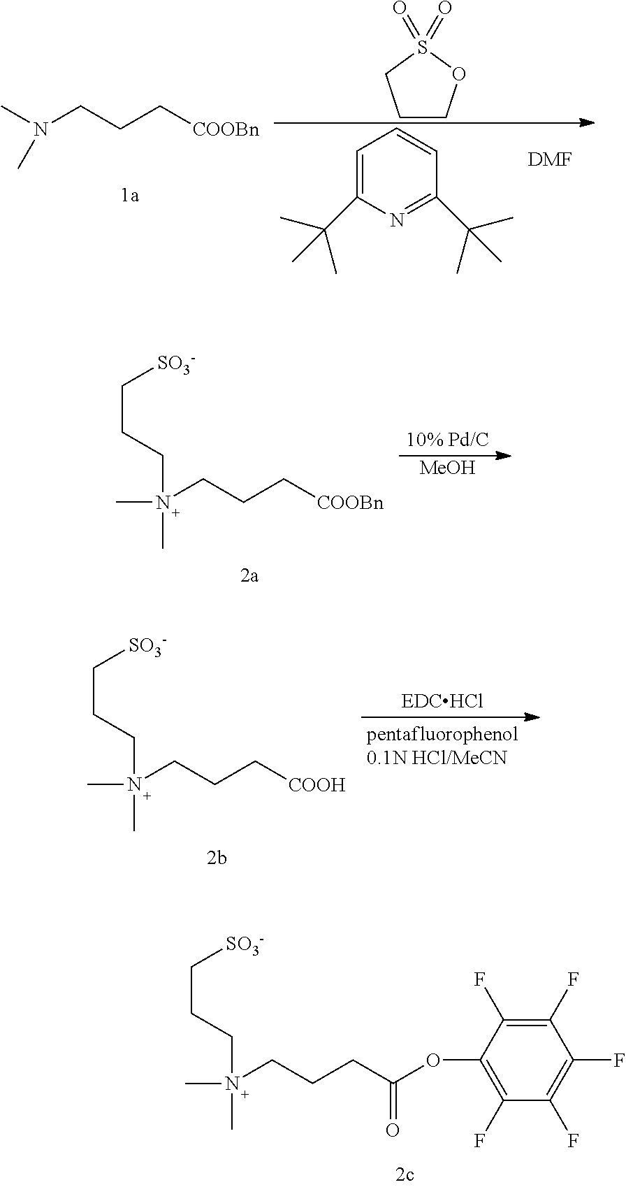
N(C)(C)(CCC[COOH])CCC[SO3-].C1=C(C(C)(C)C)N=C(C(C)(C)C)C=C1.[DMF].C1COS(=O)(=O)C1.CN(CCC[COOBn])C.[MeOH].N(C)(C)(CCC[COOBn])CCC[SO3-].N(C)(C)(CCCC(OC1=C(F)C(F)=C(F)C(F)=C1F)=O)CCC[SO3-]
